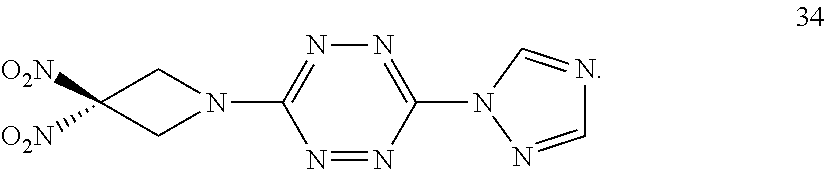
N1=C(N2CC([O2N])([O2N])C2)N=NC(N2N=CN=C2)=N1
